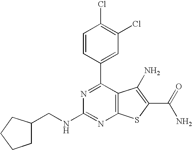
C1=CC(C2=NC(NCC3CCCC3)=NC3=C2C(N)=C(C(N)=O)S3)=CC(Cl)=C1Cl
